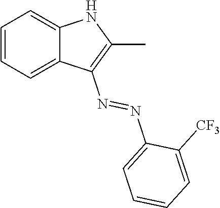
C1=CC=C2C(=C1)NC(C)=C2N=NC1=CC=CC=C1[CF3]
